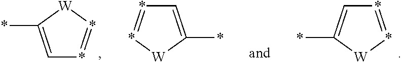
*1=*[W]C(*)=C1.*1=*[W]C(*)=C1.*1=*[W]C(*)=C1
